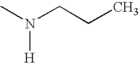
CN(CCC)[H]
